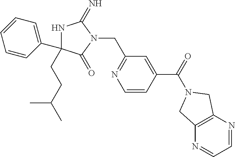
N1C(C2=CC=CC=C2)(CCC(C)C)C(=O)N(CC2=NC=CC(C(=O)N3CC4=C(N=CC=N4)C3)=C2)C1=N
